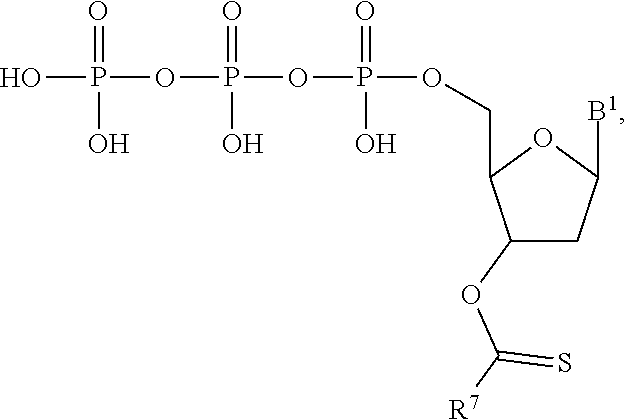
OP(OP(OP(=O)(O)OCC1C(OC([R7])=S)CC([B1])O1)(=O)O)(=O)O
